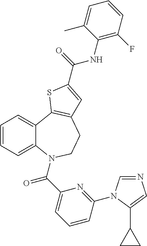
C1=CC=C2C(=C1)C1=C(CCN2C(C2=CC=CC(N3C=NC=C3C3CC3)=N2)=O)C=C(C(=O)NC2=C(F)C=CC=C2C)S1
